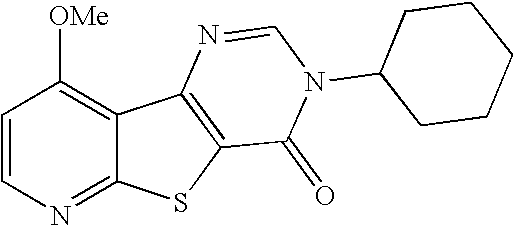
C1([OMe])=C2C(=NC=C1)SC1=C2N=CN(C2CCCCC2)C1=O
